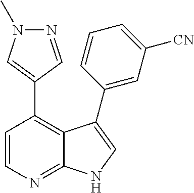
C1=CN=C2C(=C1C1=CN(C)N=C1)C(C1=CC([CN])=CC=C1)=CN2
